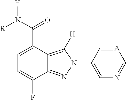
C12=NN(C3=CN=C[A]=C3)C([H])=C1C(C(N([H])[R])=O)=CC=C2F
